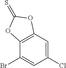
C12=C(C=C(Cl)C=C1Br)OC(=S)O2
